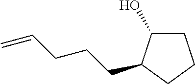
C1C(O)C(CCCC=C)CC1
